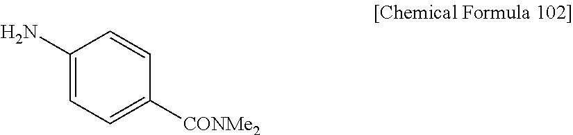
C1(N)=CC=C([CONMe2])C=C1
